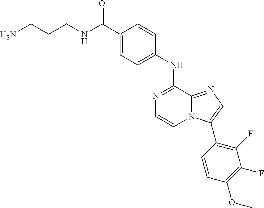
N1=C(NC2=CC=C(C(NCCCN)=O)C(C)=C2)C2=NC=C(C3=C(F)C(F)=C(OC)C=C3)N2C=C1
